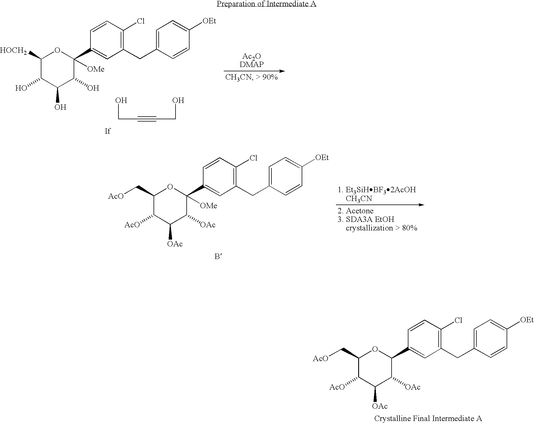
C1([HOCH2])C(O)C(O)C(O)C(C2=CC(CC3=CC=C([OEt])C=C3)=C(Cl)C=C2)([OMe])O1.OCC#CCO.C1(C[AcO])C([AcO])C([OAc])C([OAc])C(C2=CC(CC3=CC=C([OEt])C=C3)=C(Cl)C=C2)([OMe])O1.C1(C[AcO])C([AcO])C([OAc])C([OAc])C(C2=CC(CC3=CC=C([OEt])C=C3)=C(Cl)C=C2)O1
